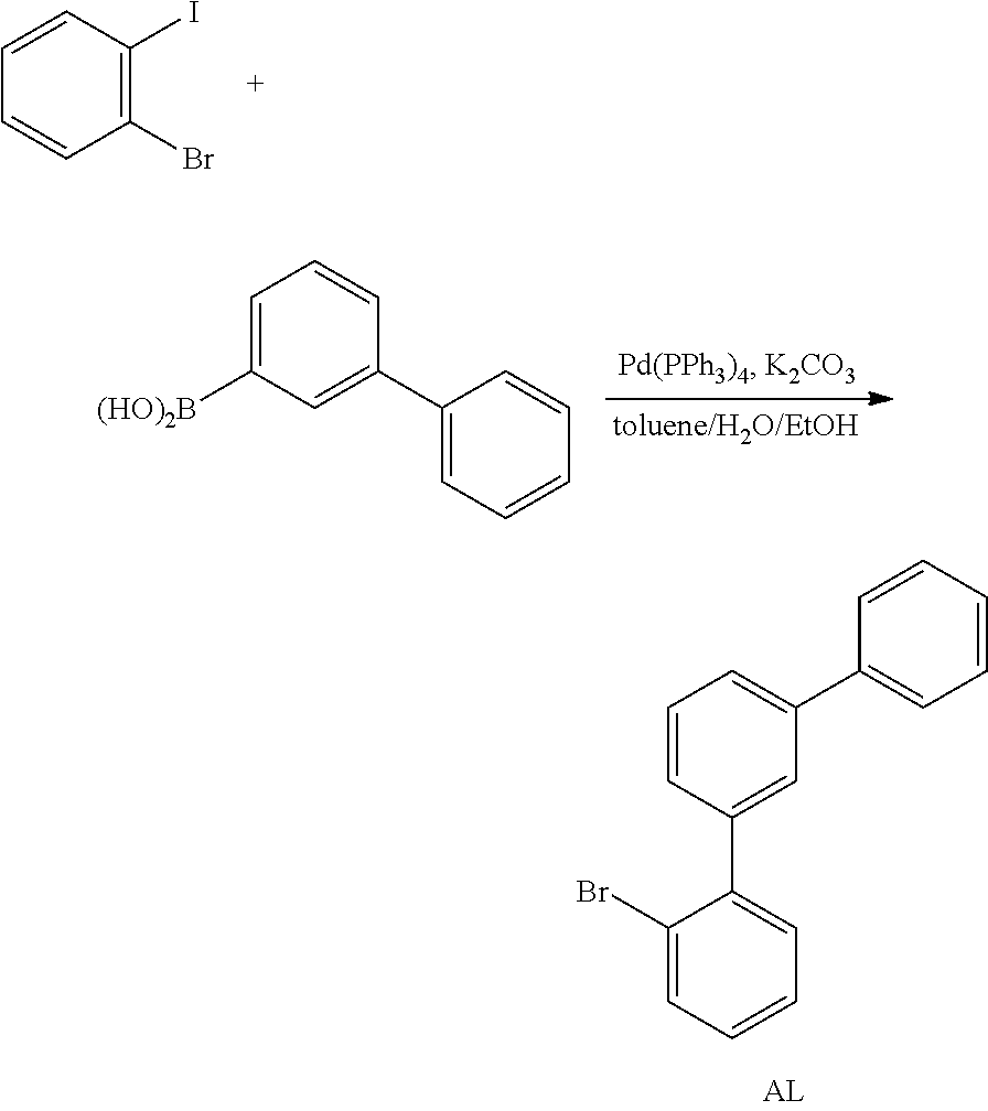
C1=CC(I)=C(Br)C=C1.C1=C([(HO)2B])C=C(C2=CC=CC=C2)C=C1.C1(Br)=CC=CC=C1C1=CC(C2=CC=CC=C2)=CC=C1
